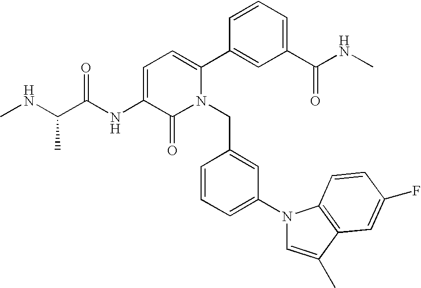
C1=C(NC(C(NC)C)=O)C(=O)N(CC2=CC(N3C=C(C)C4=C3C=CC(F)=C4)=CC=C2)C(C2=CC(C(NC)=O)=CC=C2)=C1
